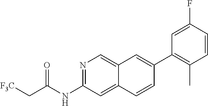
FC1=CC(C2=CC3=CN=C(NC(C[F3C])=O)C=C3C=C2)=C(C)C=C1
